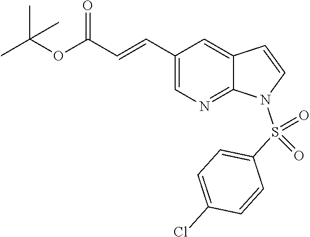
C1(C=CC(OC(C)(C)C)=O)=CN=C2C(=C1)C=CN2S(C1=CC=C(Cl)C=C1)(=O)=O
